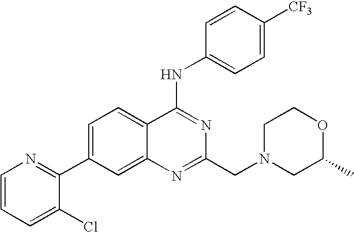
C1=CC=C(Cl)C(C2=CC=C3C(=C2)N=C(CN2CC(C)OCC2)N=C3NC2=CC=C([CF3])C=C2)=N1
